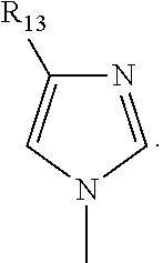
N1=CN(C)C=C1[R13]
